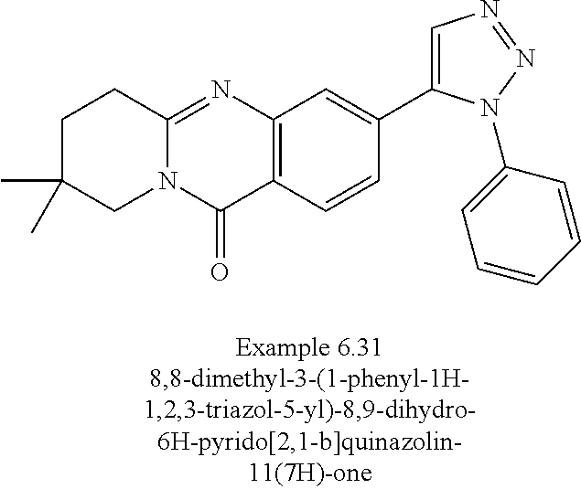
C1C(C)(C)CN2C(=NC3=C(C2=O)C=CC(C2=CN=NN2C2=CC=CC=C2)=C3)C1
